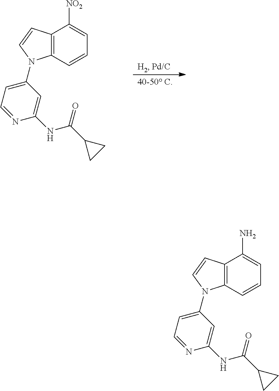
C12=C(C=CC=C1[NO2])N(C1=CC=NC(NC(=O)C3CC3)=C1)C=C2.C12=C(C=CC=C1N)N(C1=CC=NC(NC(=O)C3CC3)=C1)C=C2
